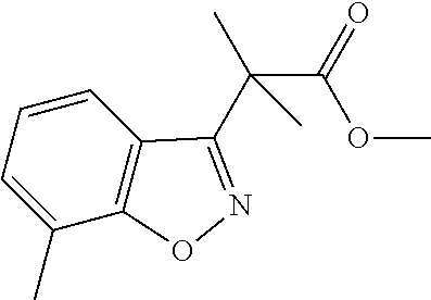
C1=CC=C(C)C2=C1C(C(C(=O)OC)(C)C)=NO2
